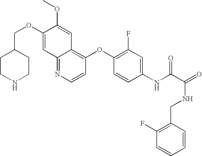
C12=NC=CC(OC3=C(F)C=C(NC(C(=O)NCC4=C(F)C=CC=C4)=O)C=C3)=C1C=C(OC)C(OCC1CCNCC1)=C2
